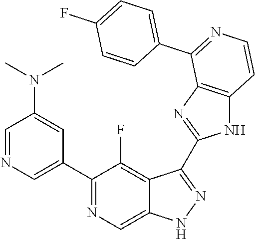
C1=NC=C(C2=NC=C3C(=C2F)C(C2=NC4=C(N2)C=CN=C4C2=CC=C(F)C=C2)=NN3)C=C1N(C)C
